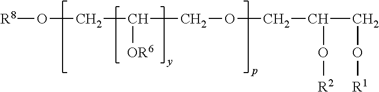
[R8]OCC([OR6])COCC(CO[R1])O[R2]
